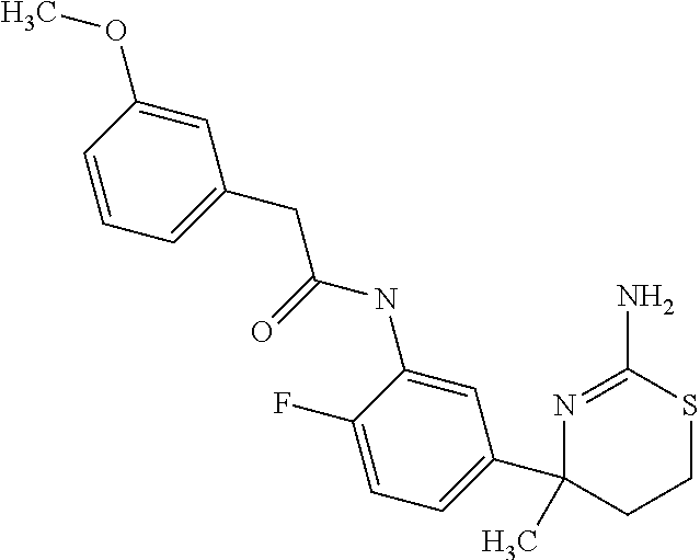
C(C(=O)NC1=CC(C2(C)CCSC(N)=N2)=CC=C1F)C1=CC=CC(OC)=C1
